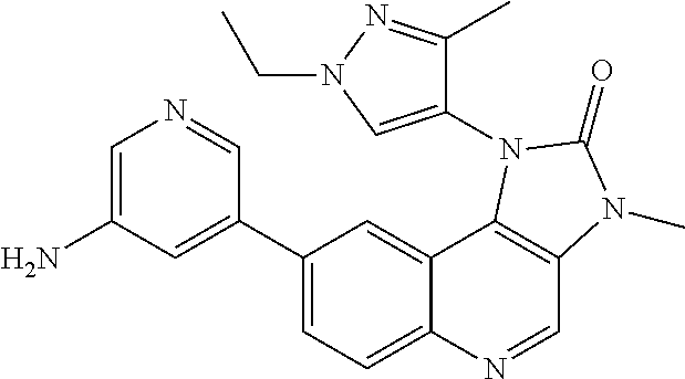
C1=C(N)C=C(C2=CC=C3C(=C2)C2=C(C=N3)N(C)C(=O)N2C2=CN(CC)N=C2C)C=N1
